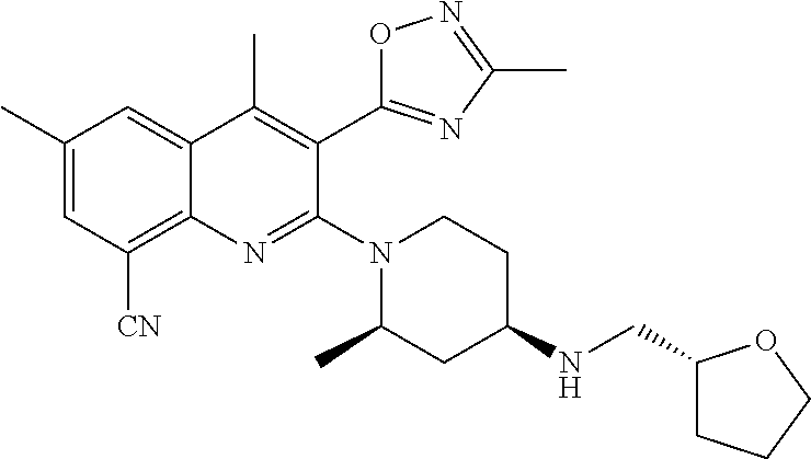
C12=C([CN])C=C(C)C=C1C(C)=C(C1=NC(C)=NO1)C(N1CCC(NCC3CCCO3)CC1C)=N2
